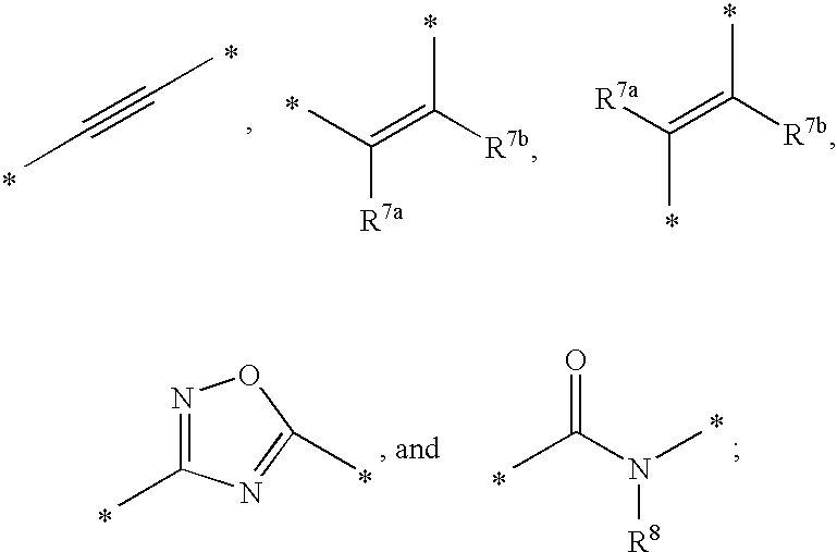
CC#CC.C(=C([R7b])C)(C)[R7a].[R7a]C(=C([R7b])C)C.N1=C(C)N=C(C)O1.CC(N(C)[R8])=O
